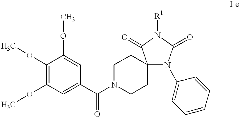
C1(OC)=C(OC)C=C(C(N2CCC3(CC2)N(C2=CC=CC=C2)C(=O)N([R1])C3=O)=O)C=C1OC
